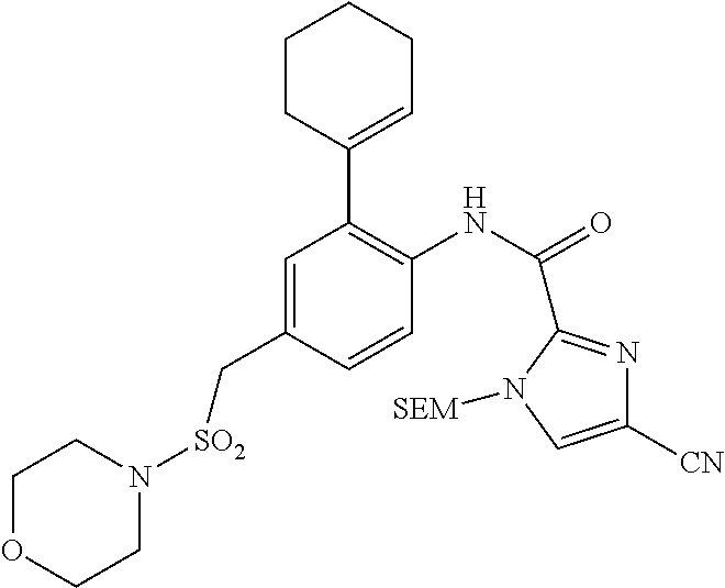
C1=C(C[SO2]N2CCOCC2)C=CC(NC(=O)C2=NC([CN])=CN2[SEM])=C1C1=CCCCC1
